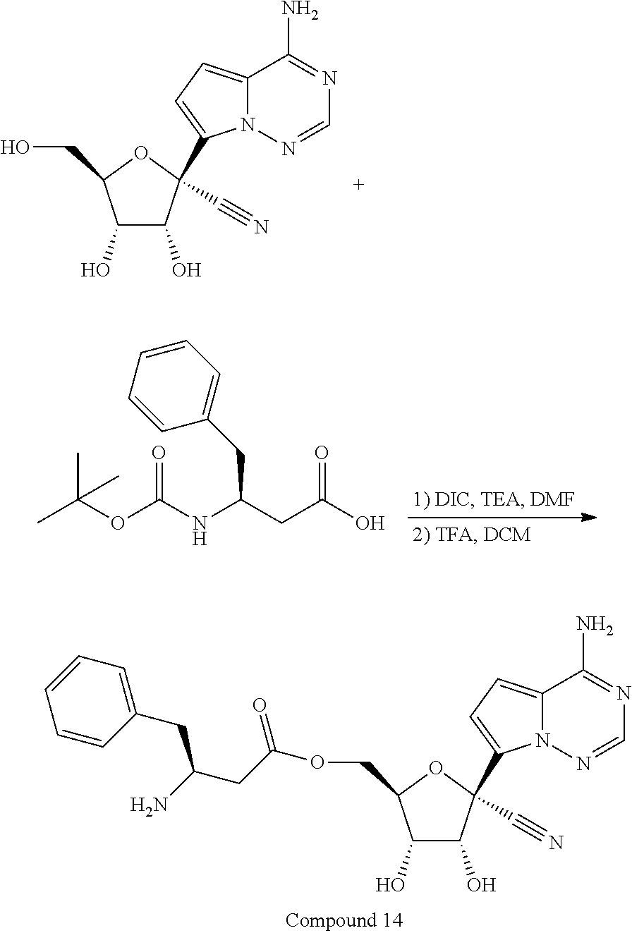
OC1C(O)C(COC(CC(N)CC2=CC=CC=C2)=O)OC1(C1=CC=C2N1N=CN=C2N)C#N.OC1C(O)C(CO)OC1(C1=CC=C2N1N=CN=C2N)C#N.CC(OC(NC(CC(O)=O)CC1=CC=CC=C1)=O)(C)C
